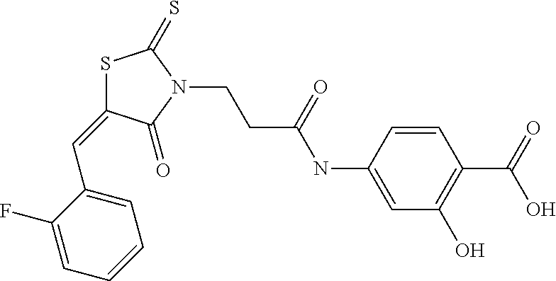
S1C(=CC2=CC=CC=C2F)C(=O)N(CCC(NC2=CC(O)=C(C(O)=O)C=C2)=O)C1=S
